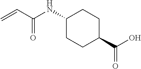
C1(NC(C=C)=O)CCC(C(O)=O)CC1
